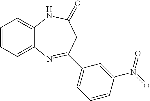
C12=CC=CC=C1N=C(C1=CC=CC(N(=O)=O)=C1)CC(=O)N2
